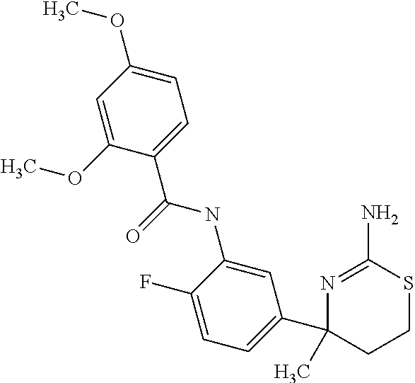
C1=C(NC(=O)C2=CC=C(OC)C=C2OC)C(F)=CC=C1C1(C)CCSC(N)=N1
